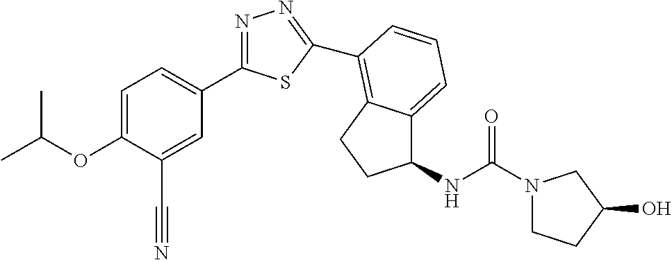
C1=C(OC(C)C)C(C#N)=CC(C2=NN=C(C3=C4C(=CC=C3)C(NC(N3CCC(O)C3)=O)CC4)S2)=C1
